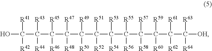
C(C([R59])([R60])C(C(C([R53])([R54])C(C(C([R47])([R48])C(C(C([R41])([R42])O)([R43])[R44])([R45])[R46])([R49])[R50])([R51])[R52])([R55])[R56])([R57])[R58])([R61])([R62])C([R63])([R64])[OH]
